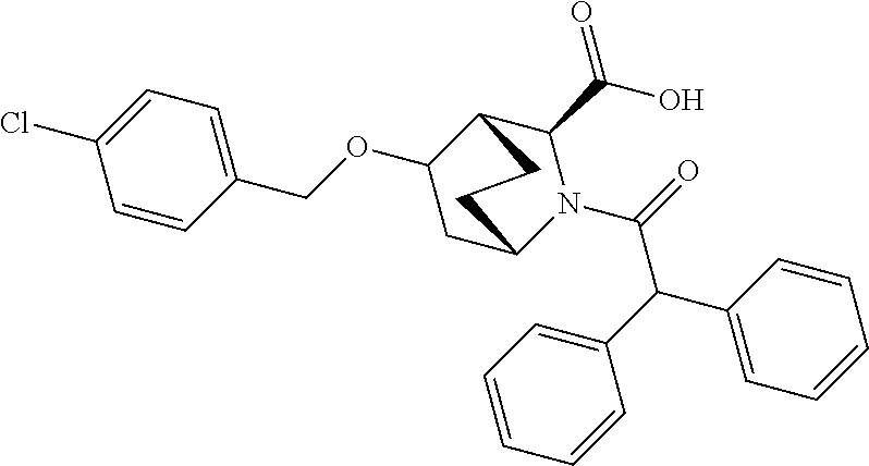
C1=CC=CC(C(C2=CC=CC=C2)C(=O)N2C(C(O)=O)C3C(OCC4=CC=C(Cl)C=C4)CC2CC3)=C1
